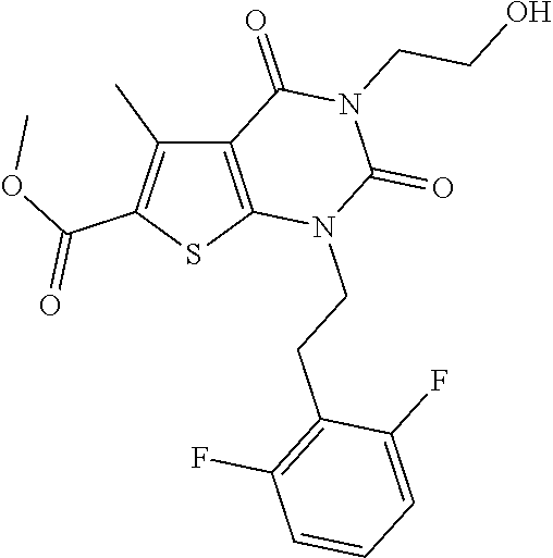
C12=C(SC(C(OC)=O)=C1C)N(CCC1=C(F)C=CC=C1F)C(=O)N(CCO)C2=O
